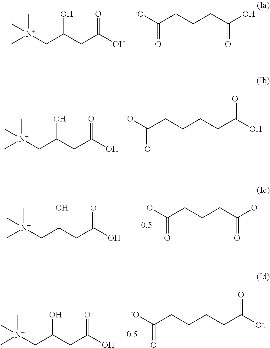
[-O]C(CCCC(O)=O)=O.C[N+](CC(CC(O)=O)O)(C)C.[-O]C(CCCCC(O)=O)=O.C[N+](CC(CC(O)=O)O)(C)C.[-O]C(CCCC([O-])=O)=O.C[N+](CC(CC(O)=O)O)(C)C.[-O]C(CCCCC([O-])=O)=O.C[N+](CC(CC(O)=O)O)(C)C
